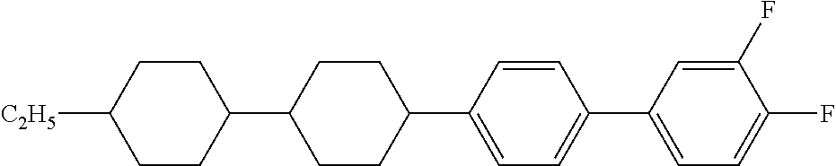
C1([C2H5])CCC(C2CCC(C3=CC=C(C4=CC=C(F)C(F)=C4)C=C3)CC2)CC1
